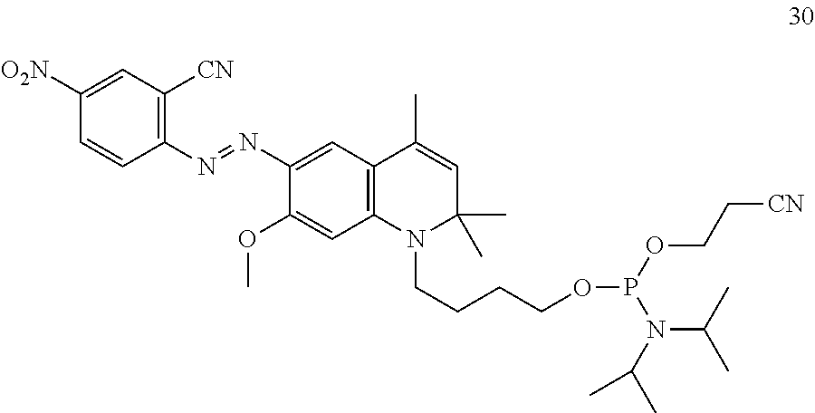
C1(N=NC2=CC3=C(C=C2OC)N(CCCCOP(OCC[CN])N(C(C)C)C(C)C)C(C)(C)C=C3C)=C([CN])C=C([O2N])C=C1
